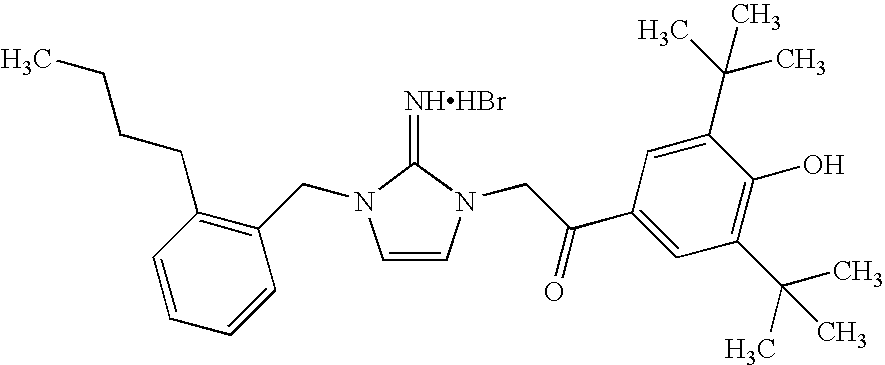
[NHHBr]=C1N(CC2=C(CCCC)C=CC=C2)C=CN1CC(C1=CC(C(C)(C)C)=C(O)C(C(C)(C)C)=C1)=O
